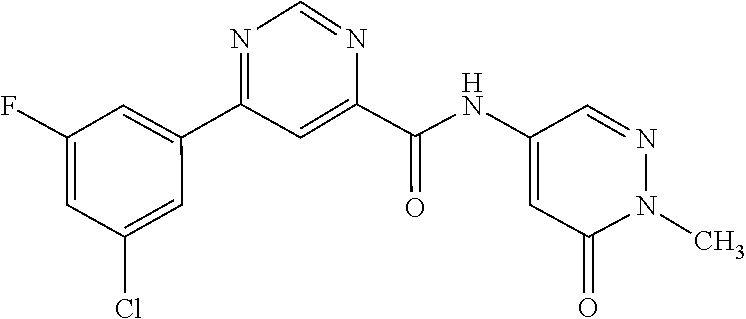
N1=CC(NC(C2=CC(C3=CC(F)=CC(Cl)=C3)=NC=N2)=O)=CC(=O)N1C
